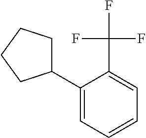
C1(C2CCCC2)=CC=CC=C1C(F)(F)F
